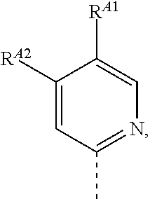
C1([RA2])=CC(C)=NC=C1[RA1]
